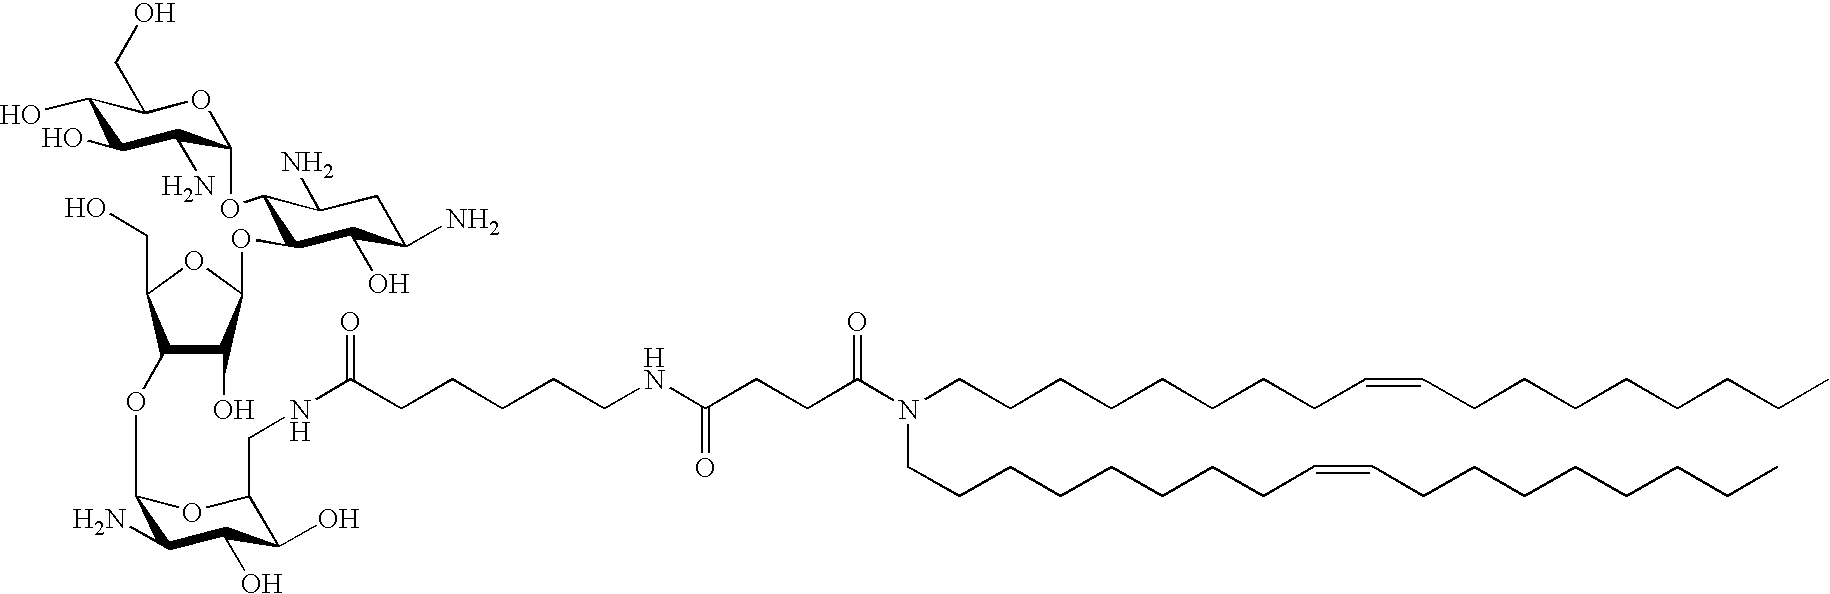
C1(OC2C(N)C(O)C(O)C(CNC(=O)CCCCCNC(CCC(N(CCCCCCCCC=CCCCCCCCC)CCCCCCCCC=CCCCCCCCC)=O)=O)O2)C(CO)OC(OC2C(OC3C(N)C(O)C(O)C(CO)O3)C(N)CC(N)C2O)C1O
